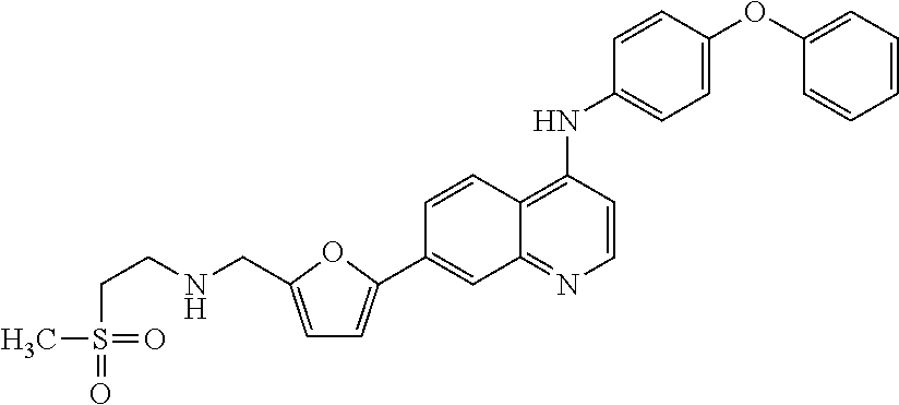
C1=CC2=C(NC3=CC=C(OC4=CC=CC=C4)C=C3)C=CN=C2C=C1C1=CC=C(CNCCS(=O)(C)=O)O1
